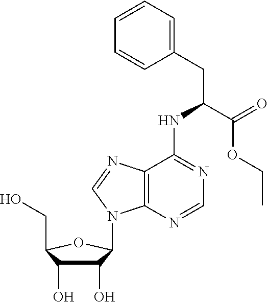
C(C(=O)OCC)(NC1=NC=NC2=C1N=CN2C1C(O)C(O)C(CO)O1)CC1=CC=CC=C1
